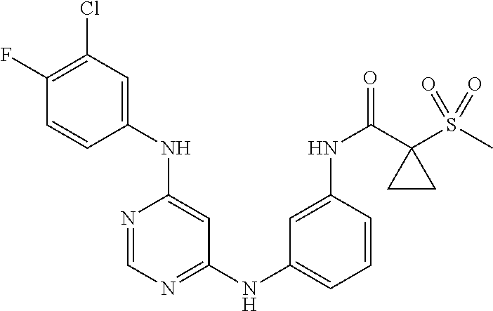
C1(F)=C(Cl)C=C(NC2=CC(NC3=CC=CC(NC(C4(S(C)(=O)=O)CC4)=O)=C3)=NC=N2)C=C1
